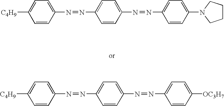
C1=CC(N=NC2=CC=C(N=NC3=CC=C(N4CCCC4)C=C3)C=C2)=CC=C1[C4H9].C1=CC(N=NC2=CC=C(N=NC3=CC=C([OC3H7])C=C3)C=C2)=CC=C1[C4H9]
